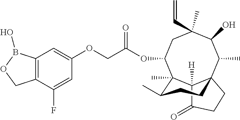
C12([H])C(=O)CCC13C(C)C(O)C(C)(C=C)CC(OC(COC1=CC4=C(C(F)=C1)COB4O)=O)C2(C)C(C)CC3
